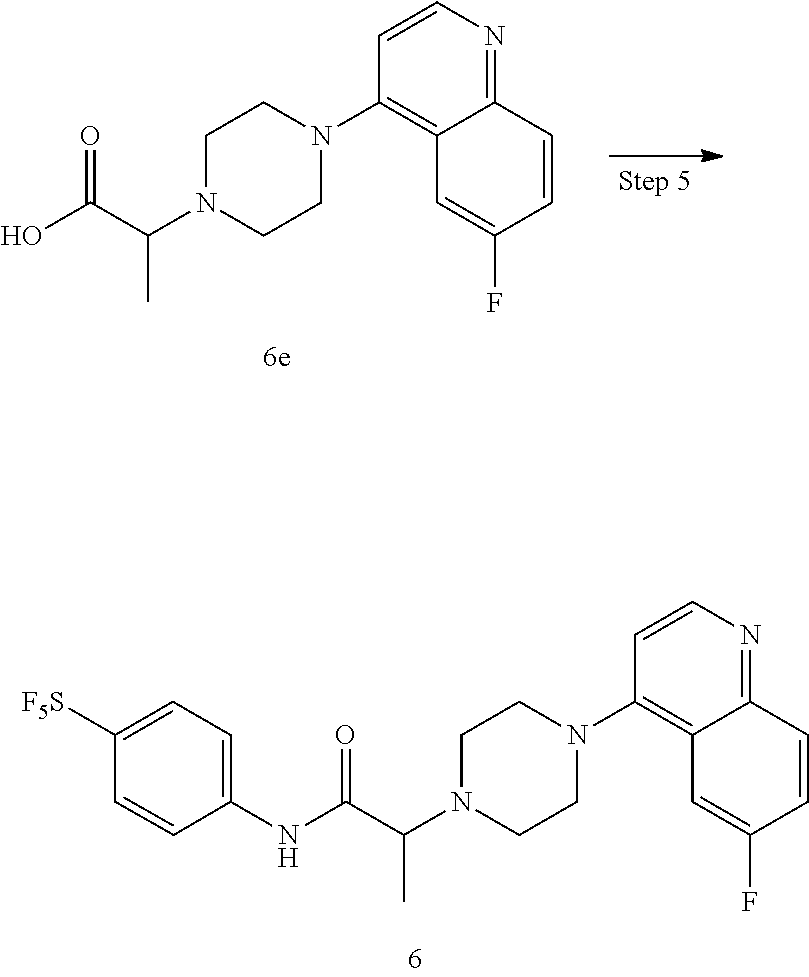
C1([F5S])=CC=C(NC(C(N2CCN(C3=C4C(=NC=C3)C=CC(F)=C4)CC2)C)=O)C=C1.OC(C(N1CCN(C2=C3C(=NC=C2)C=CC(F)=C3)CC1)C)=O
